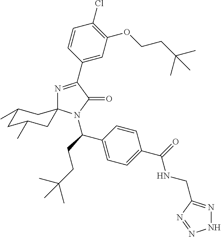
N1=C(C2=CC(OCCC(C)(C)C)=C(Cl)C=C2)C(=O)N(C(CCC(C)(C)C)C2=CC=C(C(=O)NCC3=NNN=N3)C=C2)C12CC(C)CC(C)C2
